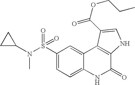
N(S(C1=CC=C2C(=C1)C1=C(C(=O)N2)NC=C1C(OCCC)=O)(=O)=O)(C1CC1)C
